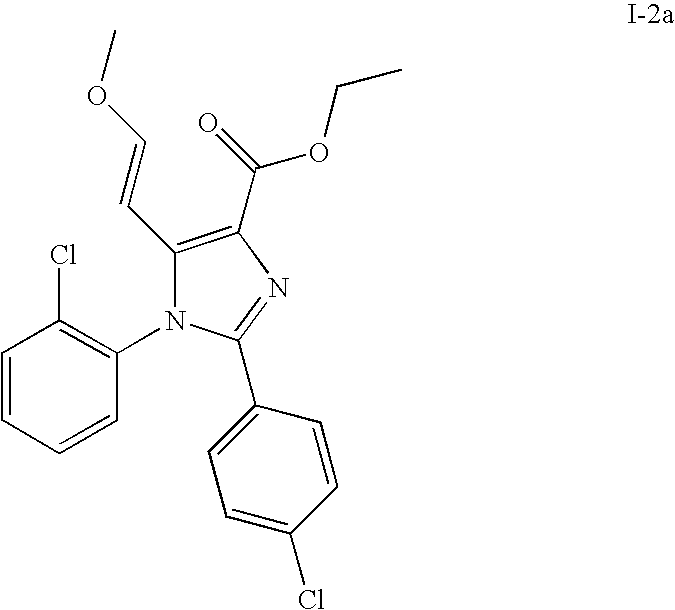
C1=CC=CC(N2C(C=COC)=C(C(OCC)=O)N=C2C2=CC=C(Cl)C=C2)=C1Cl
